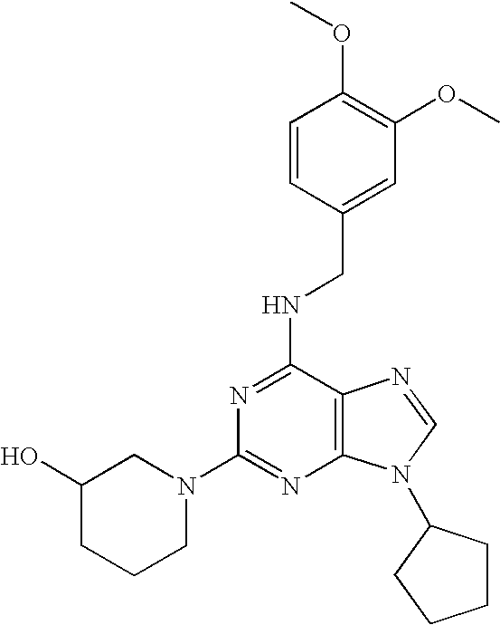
C12=C(C(NCC3=CC(OC)=C(OC)C=C3)=NC(N3CC(O)CCC3)=N1)N=CN2C1CCCC1
